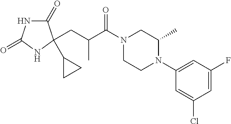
C1(=O)NC(=O)NC1(CC(C(N1CCN(C2=CC(F)=CC(Cl)=C2)C(C)C1)=O)C)C1CC1
